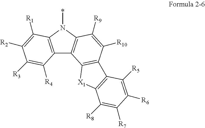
C12=C(N(*)C3=C1C1=C(C([R10])=C3[R9])C3=C([X1]1)C([R8])=C([R7])C([R6])=C3[R5])C([R1])=C([R2])C([R3])=C2[R4]
